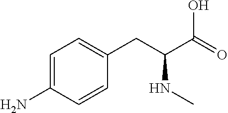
C1=C(N)C=CC(CC(C(=O)O)NC)=C1
